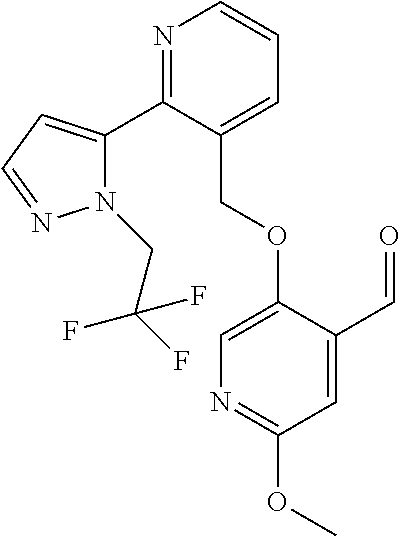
N1(CC(F)(F)F)C(C2=NC=CC=C2COC2=CN=C(OC)C=C2C=O)=CC=N1
